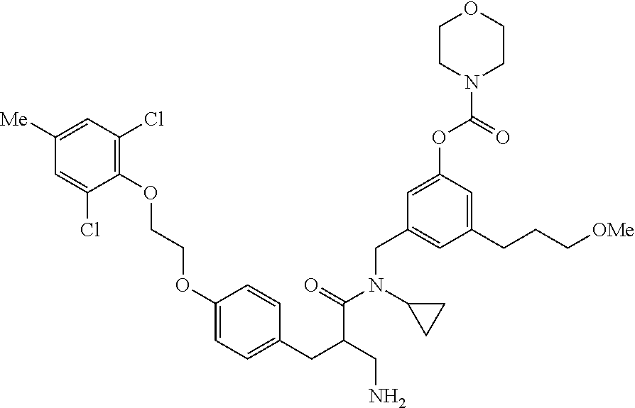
C1=C([Me])C=C(Cl)C(OCCOC2=CC=C(CC(CN)C(=O)N(CC3=CC(CCC[OMe])=CC(OC(N4CCOCC4)=O)=C3)C3CC3)C=C2)=C1Cl
